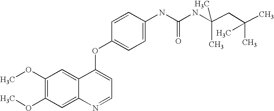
C1=CC(OC2=CC=NC3=CC(OC)=C(OC)C=C23)=CC=C1NC(=O)NC(CC(C)(C)C)(C)C
